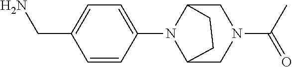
C1=CC(CN)=CC=C1N1C2CN(C(=O)C)CC1CC2
